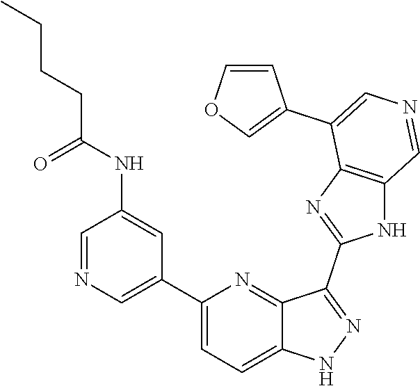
C1(C2=CN=CC(NC(=O)CCCC)=C2)=CC=C2C(=N1)C(C1=NC3=C(N1)C=NC=C3C1=COC=C1)=NN2
